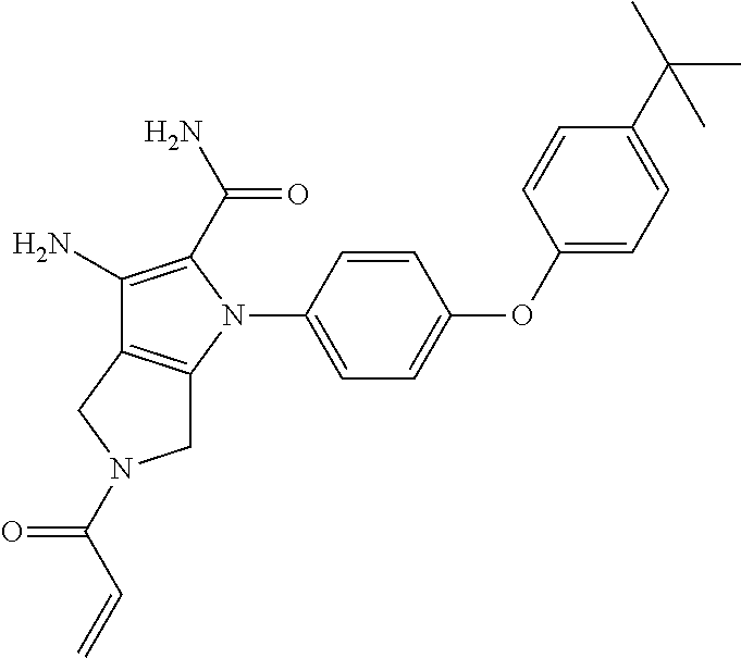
C1(OC2=CC=C(N3C(C(N)=O)=C(N)C4=C3CN(C(C=C)=O)C4)C=C2)=CC=C(C(C)(C)C)C=C1
